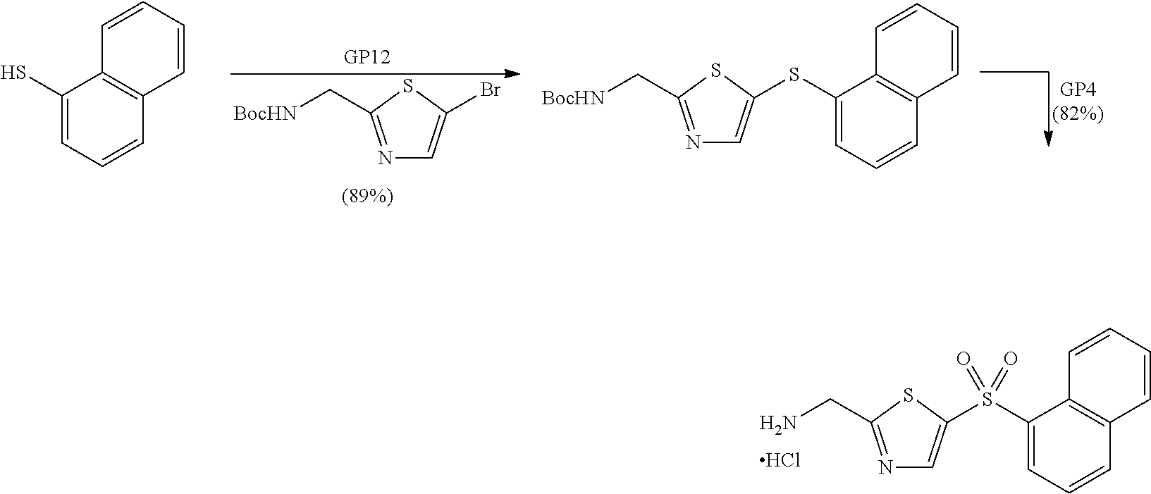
Cl.N1=C(CN)SC(S(C2=CC=CC3=C2C=CC=C3)(=O)=O)=C1.N1=C(C[BocHN])SC(Br)=C1.C1(S)=CC=CC2=C1C=CC=C2.N1=C(C[BocHN])SC(SC2=CC=CC3=C2C=CC=C3)=C1
